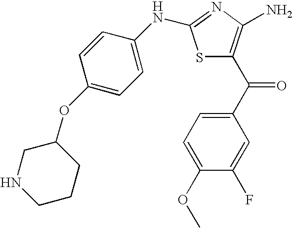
S1C(C(C2=CC=C(OC)C(F)=C2)=O)=C(N)N=C1NC1=CC=C(OC2CNCCC2)C=C1
